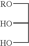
[RO]CC(CO)O
